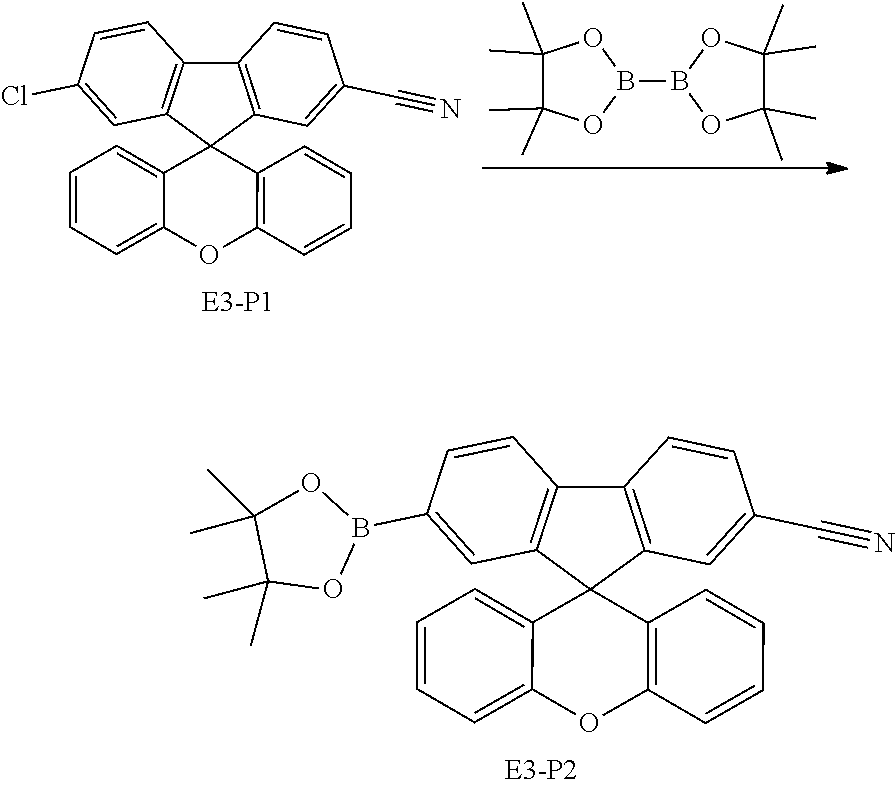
C1=CC=C2C(=C1)C1(C3=C(O2)C=CC=C3)C2=C(C3=C1C=C(B1OC(C)(C)C(C)(C)O1)C=C3)C=CC(C#N)=C2.C1(C)(C)C(C)(C)OB(B2OC(C)(C)C(C)(C)O2)O1.C1=CC=C2C(=C1)C1(C3=C(O2)C=CC=C3)C2=C(C3=C1C=C(Cl)C=C3)C=CC(C#N)=C2
